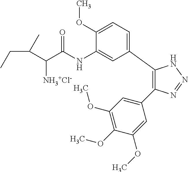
C1(C2=CC=C(OC)C(NC(C(C(CC)C)[NH3+Cl-])=O)=C2)=C(C2=CC(OC)=C(OC)C(OC)=C2)N=NN1
